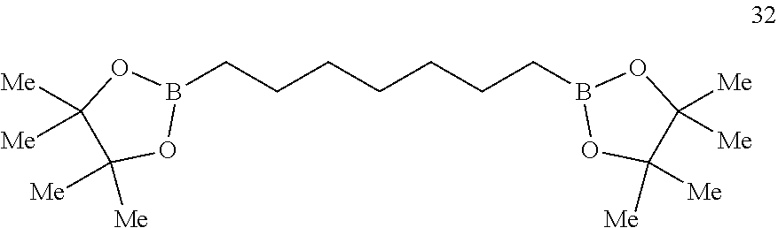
B1(CCCCCCCB2OC([Me])([Me])C([Me])([Me])O2)OC([Me])([Me])C([Me])([Me])O1
